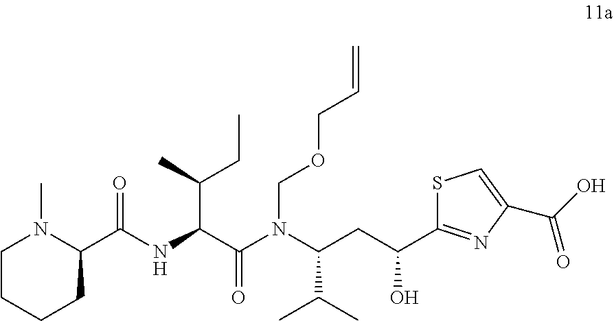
C1CCCC(C(NC(C(N(C(CC(C2=NC(C(O)=O)=CS2)O)C(C)C)COCC=C)=O)C(C)CC)=O)N1C
